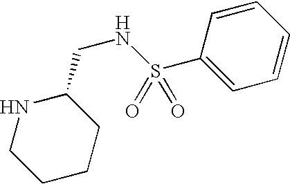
N1CCCCC1CNS(C1=CC=CC=C1)(=O)=O
